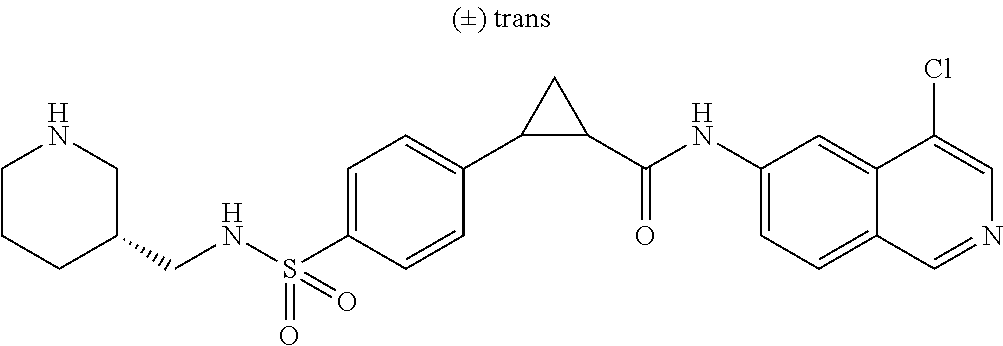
N(S(C1=CC=C(C2C(C(NC3=CC=C4C(=C3)C(Cl)=CN=C4)=O)C2)C=C1)(=O)=O)CC1CNCCC1
